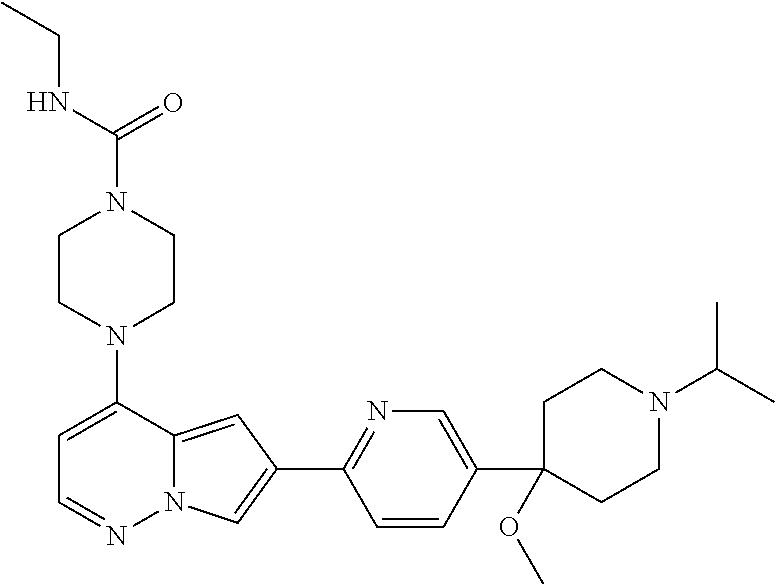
N1(C2=CC=NN3C2=CC(C2=NC=C(C4(OC)CCN(C(C)C)CC4)C=C2)=C3)CCN(C(=O)NCC)CC1
